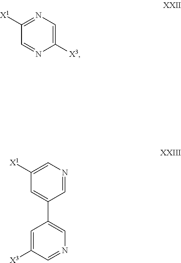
C1([X3])=CN=C([X1])C=N1.C1=NC=C([X1])C=C1C1=CN=CC([X3])=C1
